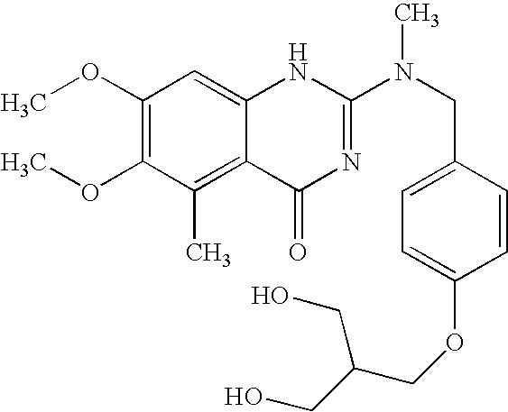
C1(OC)=C(OC)C(C)=C2C(=C1)NC(N(CC1=CC=C(OCC(CO)CO)C=C1)C)=NC2=O
